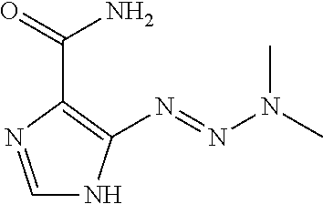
C1=NC(C(=O)N)=C(N=NN(C)C)N1
